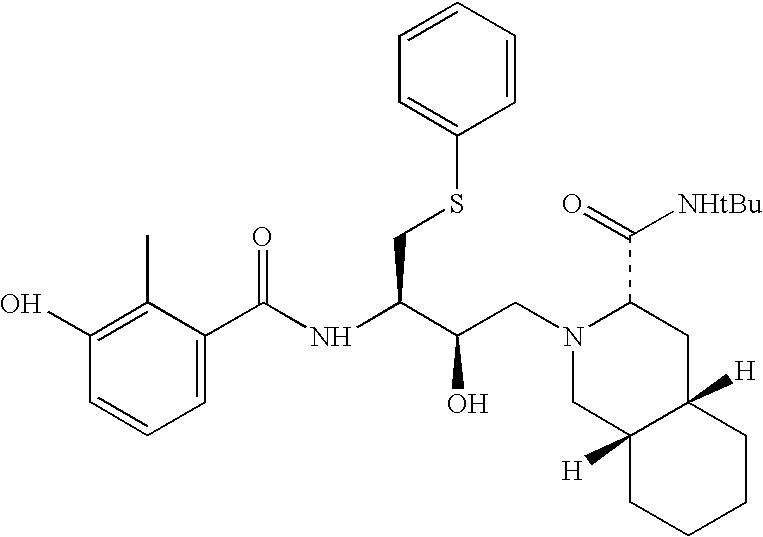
N(C(C(CN1CC2([H])C([H])(CC1C(=O)[NHtBu])CCCC2)O)CSC1=CC=CC=C1)C(C1=CC=CC(O)=C1C)=O
